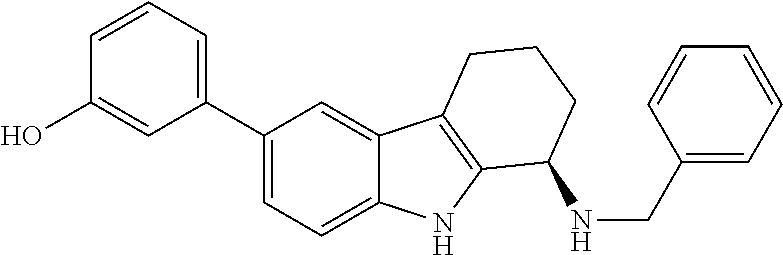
C1(C2=CC=CC(O)=C2)=CC=C2C(=C1)C1=C(N2)C(NCC2=CC=CC=C2)CCC1
